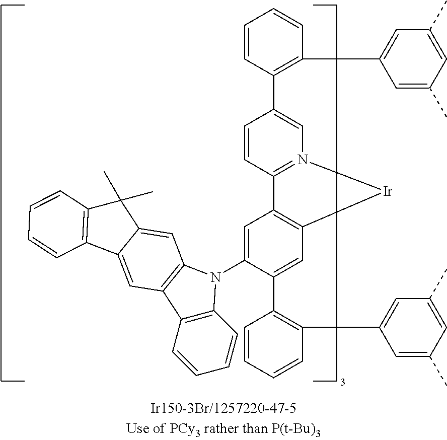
C1=C(N2C3=C(C=CC=C3)C3=C2C=C2C(=C3)C3=C(C2(C)C)C=CC=C3)C(C2=C(C3=CC(C)=CC(C)=C3)C=CC=C2)=CC2=C1C1=N(C=C(C3=C(C4=CC(C)=CC(C)=C4)C=CC=C3)C=C1)[Ir]2
